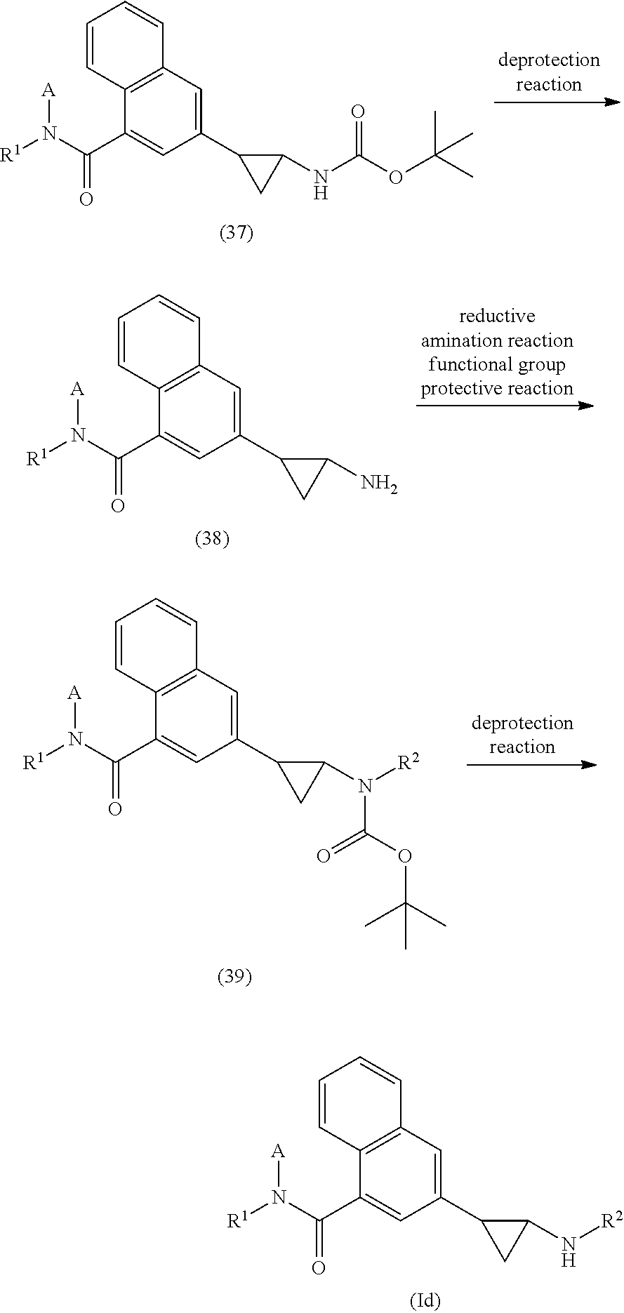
C1(C2C(NC(OC(C)(C)C)=O)C2)=CC2=C(C(C(N([R1])[A])=O)=C1)C=CC=C2.C1(C2C(N)C2)=CC2=C(C(C(N([R1])[A])=O)=C1)C=CC=C2.C1(C2C(N([R2])C(=O)OC(C)(C)C)C2)=CC2=C(C(C(N([R1])[A])=O)=C1)C=CC=C2.C1(C2C(N[R2])C2)=CC2=C(C(C(N([R1])[A])=O)=C1)C=CC=C2
